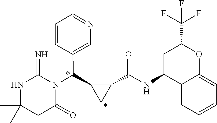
CC1(C)NC(=N)N(C(C2C(C)C2C(NC2C3=CC=CC=C3OC(C(F)(F)F)C2)=O)C2=CN=CC=C2)C(=O)C1
